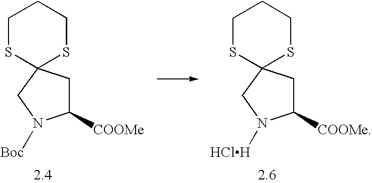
C1([COOMe])CC2(CN1[Boc])SCCCS2.C1([COOMe])CC2(CN1[HClH])SCCCS2
